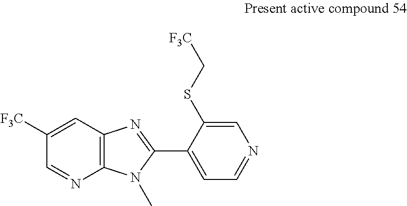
C1=C([F3C])C=NC2=C1N=C(C1=CC=NC=C1SC[F3C])N2C
